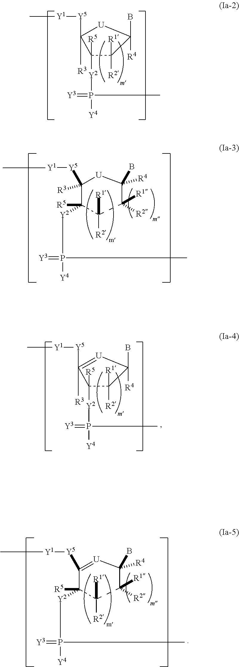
C1([R3])([Y5][Y1]C)C([Y2]P(=[Y3])([Y4])C)([R5])C([R1])([R2])C([R2])([R1])C([R4])(B)[U]1.C1([R5])([Y2]P(=[Y3])([Y4])C)C([R1])([R2])C(B)([R4])[U]C1([Y5][Y1]C)[R3].C1([R5])([Y2]P(=[Y3])([Y4])C)C([R1])([R2])C(B)([R4])[U]=C1([Y5][Y1]C)[R3].C1([Y5][Y1]C)=[U]C([R4])(B)C([R2])([R1])C([R1])([R2])C1([Y2]P(=[Y3])([Y4])C)[R5]
